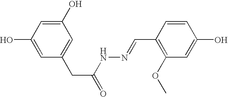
C1(O)=CC(O)=CC(CC(=O)NN=CC2=C(OC)C=C(O)C=C2)=C1
